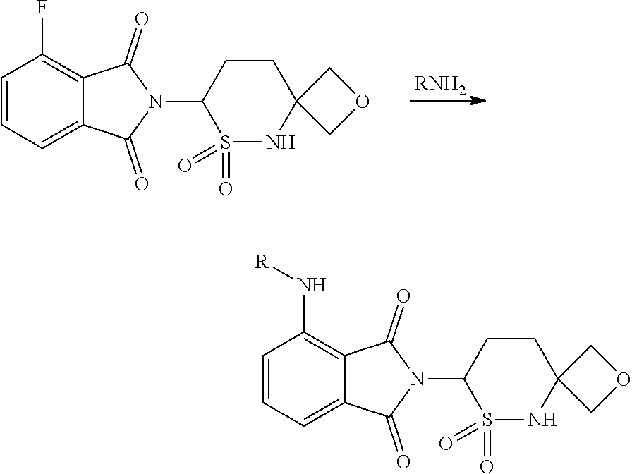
[RNH2].C12(COC1)CCC(N1C(=O)C3=CC=CC(F)=C3C1=O)S(=O)(=O)N2.C12(COC1)CCC(N1C(=O)C3=CC=CC(N[R])=C3C1=O)S(=O)(=O)N2
